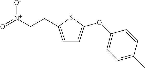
C1=C(CC[N+](=O)[O-])SC(OC2=CC=C(C)C=C2)=C1
